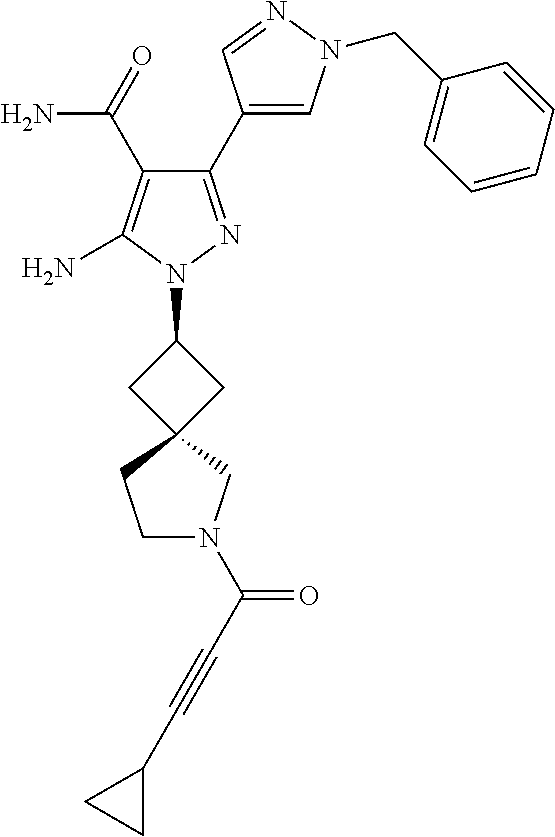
C1(C(N)=O)=C(N)N(C2CC3(C2)CCN(C(=O)C#CC2CC2)C3)N=C1C1=CN(CC2=CC=CC=C2)N=C1
